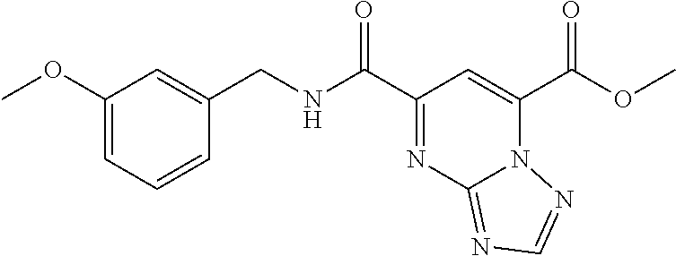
C1(C(NCC2=CC(OC)=CC=C2)=O)=NC2=NC=NN2C(C(OC)=O)=C1
